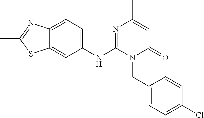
C1(NC2=NC(C)=CC(=O)N2CC2=CC=C(Cl)C=C2)=CC=C2C(=C1)SC(C)=N2
